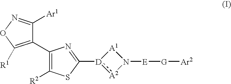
C1(C2=C([R2])SC([D]3:[A2]N([E][G][Ar2])[A1]3)=N2)=C([R1])ON=C1[Ar1]
